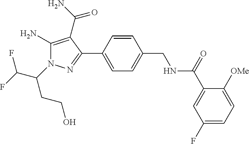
C1=CC(C2=NN(C(C(F)F)CCO)C(N)=C2C(N)=O)=CC=C1CNC(C1=CC(F)=CC=C1[OMe])=O
